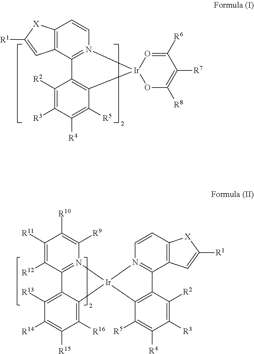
C1([R11])=C([R12])C2=N(C([R9])=C1[R10])[Ir]1(C3=C([R16])C([R15])=C([R14])C([R13])=C23)N2=C(C3=C(C=C2)[X]C([R1])=C3)C2=C1C([R5])=C([R4])C([R3])=C2[R2].C12=C(C3=N(C=C1)[Ir]1(C4=C3C([R2])=C([R3])C([R4])=C4[R5])OC([R8])=C([R7])C([R6])=O1)C=C([R1])[X]2
